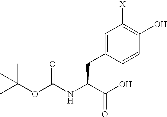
CC(C)(C)OC(NC(C(O)=O)CC1=CC([X])=C(O)C=C1)=O
